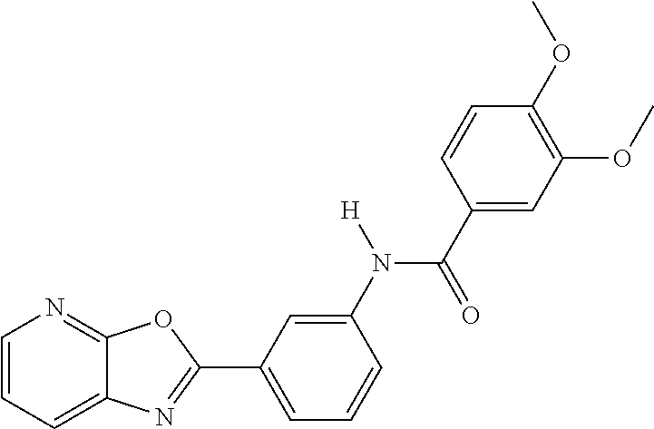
C1=CC=C2C(=N1)OC(C1=CC=CC(N(C(=O)C3=CC(OC)=C(OC)C=C3)[H])=C1)=N2
